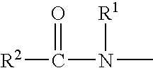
[R2]C(=O)N([R1])C
